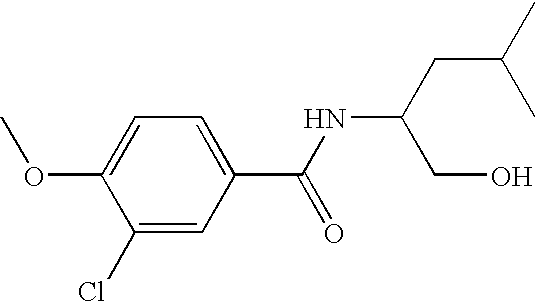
C1=C(OC)C(Cl)=CC(C(=O)NC(CO)CC(C)C)=C1
